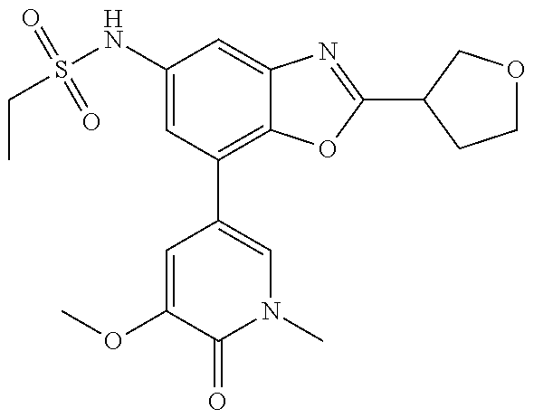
CCS(NC1=CC(C2=CN(C)C(=O)C(OC)=C2)=C2C(=C1)N=C(C1COCC1)O2)(=O)=O
